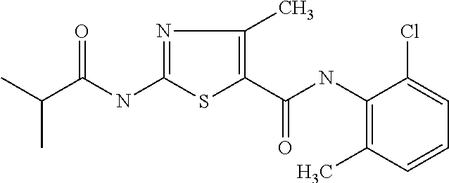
C(NC1=NC(C)=C(C(=O)NC2=C(C)C=CC=C2Cl)S1)(=O)C(C)C
